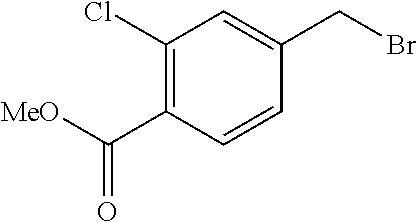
C1(Cl)=C(C([MeO])=O)C=CC(CBr)=C1
